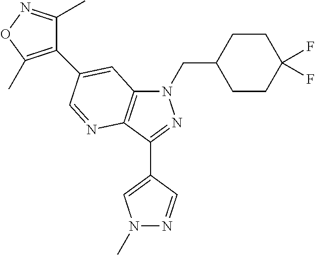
N1(C)N=CC(C2=NN(CC3CCC(F)(F)CC3)C3=C2N=CC(C2=C(C)ON=C2C)=C3)=C1
